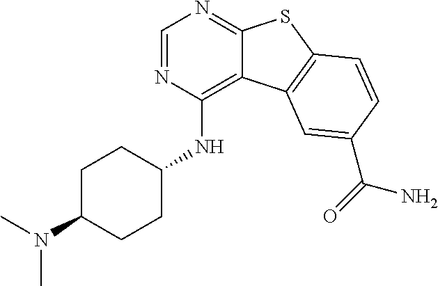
C1C(N(C)C)CCC(NC2=C3C(=NC=N2)SC2=C3C=C(C(=O)N)C=C2)C1
